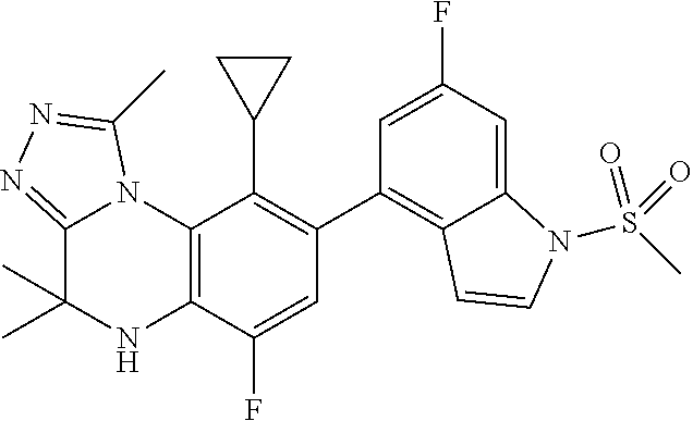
C1(C2=C3C(=CC(F)=C2)N(S(C)(=O)=O)C=C3)=C(C2CC2)C2=C(C(F)=C1)NC(C)(C)C1=NN=C(C)N21
